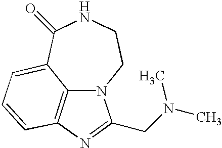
C12=C3N=C(CN(C)C)N1CCNC(=O)C2=CC=C3
